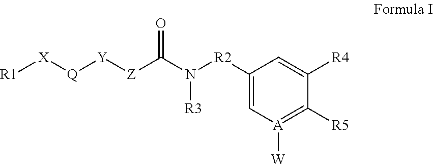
[R1][X][Q][Y][Z]C(N([R2]C1=C[A]([W])=C([R5])C([R4])=C1)[R3])=O
